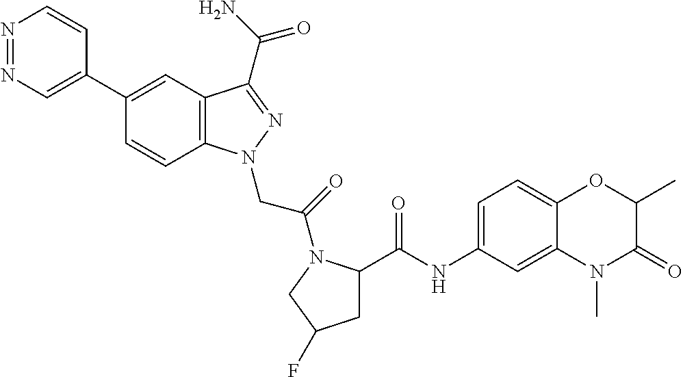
N1=NC=C(C2=CC3=C(C=C2)N(CC(=O)N2C(C(=O)NC4=CC=C5C(=C4)N(C)C(=O)C(C)O5)CC(F)C2)N=C3C(N)=O)C=C1
